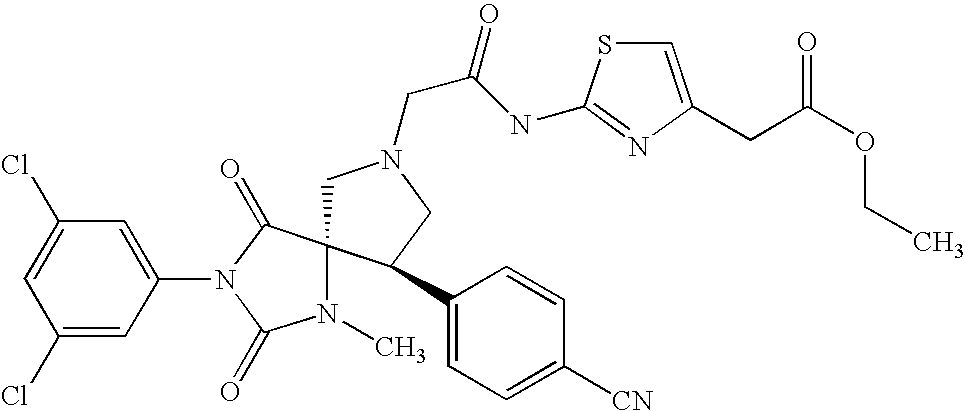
C1N(CC(=O)NC2=NC(CC(=O)OCC)=CS2)CC(C2=CC=C([CN])C=C2)C12N(C)C(=O)N(C1=CC(Cl)=CC(Cl)=C1)C2=O
